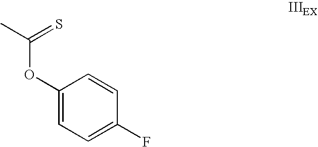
C(OC1=CC=C(F)C=C1)(C)=S
